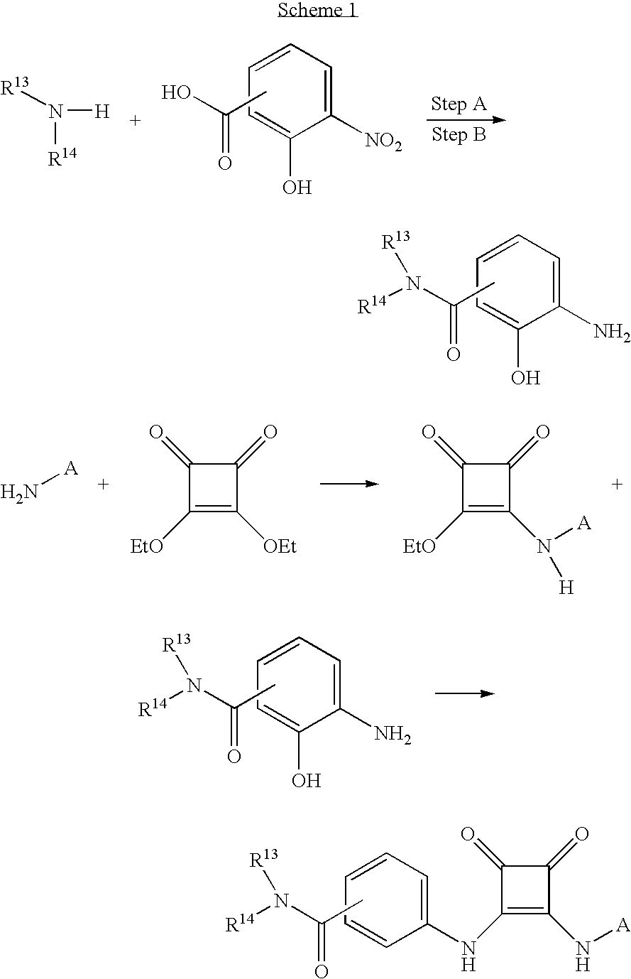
[R13]N([R14])[H].C1([NO2])=CC=CC=C1O.CC(O)=O.C1(N)=CC=CC=C1O.CC(N([R14])[R13])=O.N[A].C1([EtO])=C([OEt])C(=O)C1=O.C1([EtO])=C(N([A])[H])C(=O)C1=O.C1(N)=CC=CC=C1O.CC(N([R14])[R13])=O.C1(NC2=C(N[A])C(=O)C2=O)=CC=CC=C1.CC(N([R14])[R13])=O
